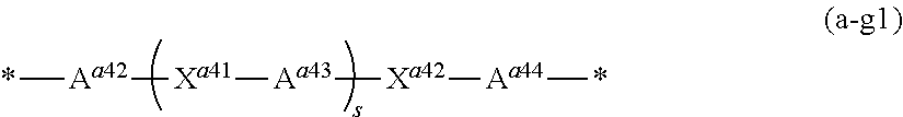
[Xa41]([Aa42]*)[Aa43][Xa42][Aa44]*
